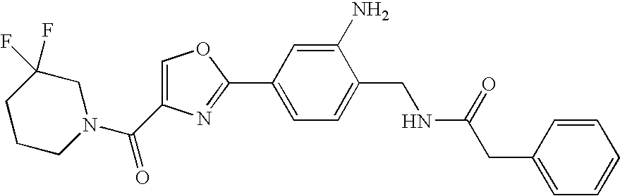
C1CCN(C(C2=COC(C3=CC=C(CNC(=O)CC4=CC=CC=C4)C(N)=C3)=N2)=O)CC1(F)F
